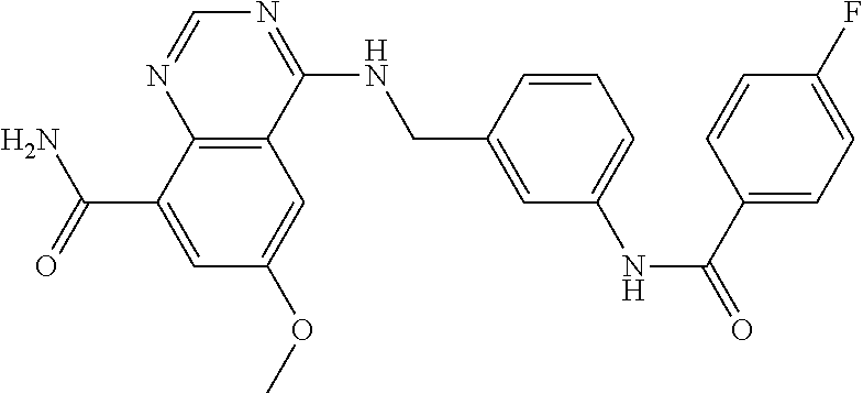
C(C1=CC(OC)=CC2=C1N=CN=C2NCC1=CC(NC(=O)C2=CC=C(F)C=C2)=CC=C1)(N)=O
